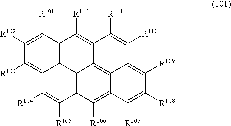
C12=C3C([R101])=C([R102])C([R103])=C1C([R104])=C([R105])C1=C2C2=C4C(=C1[R106])C([R107])=C([R108])C([R109])=C4C([R110])=C([R111])C2=C3[R112]
